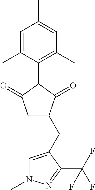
C1=C(C)C(C2C(=O)CC(CC3=CN(C)N=C3C(F)(F)F)C2=O)=C(C)C=C1C
